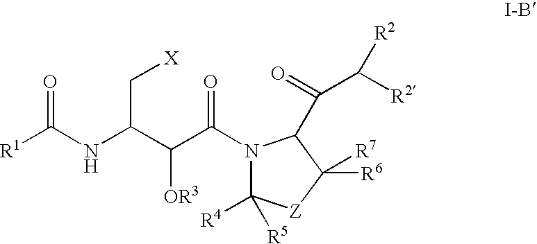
N(C(C(C(=O)N1C([R4])([R5])[Z]C([R7])([R6])C1C(=O)C([R2])[R2])[OR3])C[X])C([R1])=O
